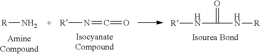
[R]N=C=O.[R]NC(N[R])=O.[R]N
